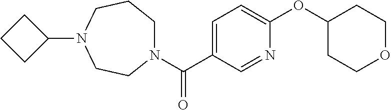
C1=C(C(=O)N2CCCN(C3CCC3)CC2)C=NC(OC2CCOCC2)=C1
